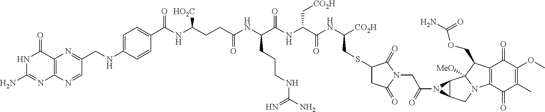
N1C(N)=NC2=C(C1=O)N=C(CNC1=CC=C(C(=O)NC([HO2C])CCC(NC(C(NC(C(NC([CO2H])CSC3CC(=O)N(CC(=O)N4C5C4C4([MeO])N(C5)C5=C(C4COC(N)=O)C(=O)C(OC)=C(C)C5=O)C3=O)=O)C[CO2H])=O)CCCNC(N)=N)=O)C=C1)C=N2
